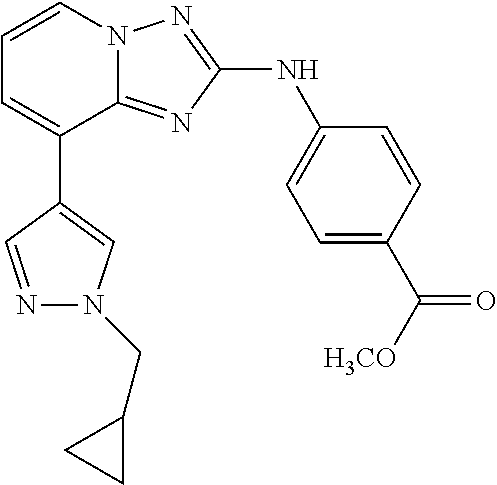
C1=C(C([H3CO])=O)C=CC(NC2=NN3C(=N2)C(C2=CN(CC4CC4)N=C2)=CC=C3)=C1
